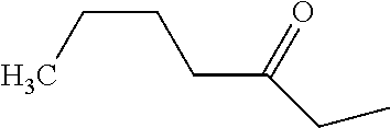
C(=O)(CC)CCCC
